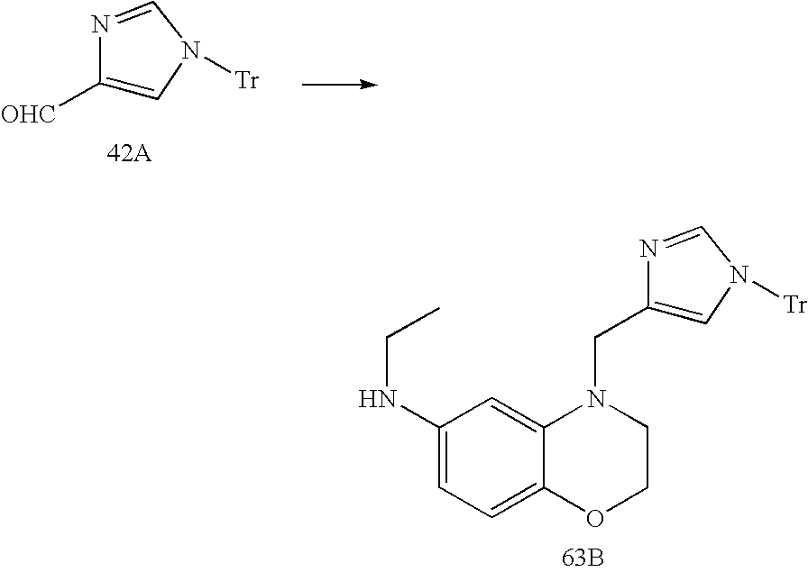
C1=C(NCC)C=C2C(=C1)OCCN2CC1=CN([Tr])C=N1.[63B].[OHC]C1=CN([Tr])C=N1
